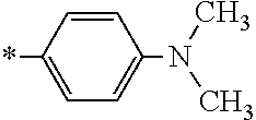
C1=C(*)C=CC(N(C)C)=C1
